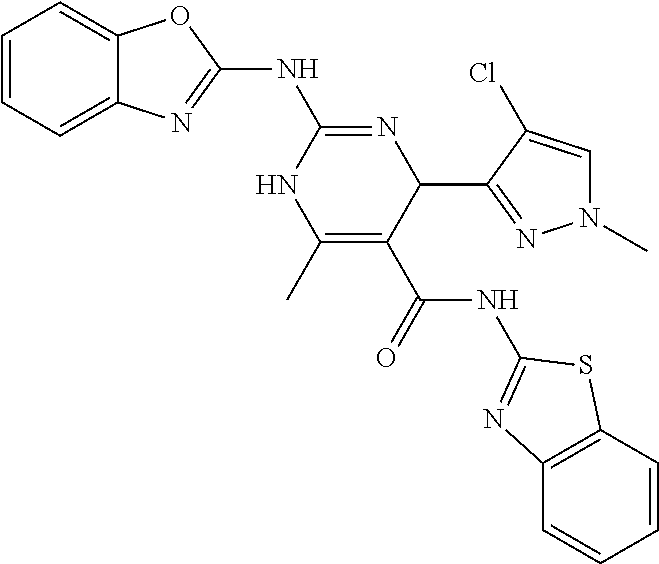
C1=CC=C2C(=C1)N=C(NC1=NC(C3=NN(C)C=C3Cl)C(C(NC3=NC4=C(C=CC=C4)S3)=O)=C(C)N1)O2
